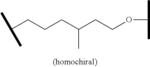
C(CCCC(CCOC(C)C)C)(C)C
